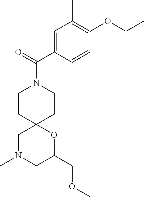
C1CC2(CCN1C(=O)C1=CC(C)=C(OC(C)C)C=C1)CN(C)CC(COC)O2
